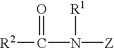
[R2]C(N([Z])[R1])=O
